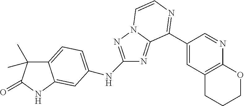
C12=CC=C(NC3=NN4C(=N3)C(C3=CC5=C(N=C3)OCCC5)=NC=C4)C=C1NC(=O)C2(C)C
